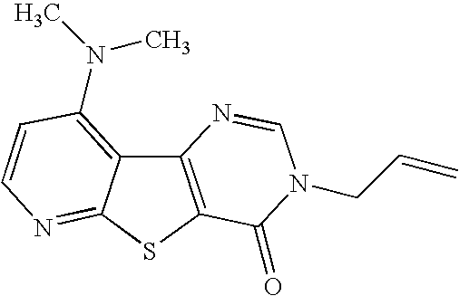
C12=C(SC3=NC=CC(N(C)C)=C13)C(=O)N(CC=C)C=N2
